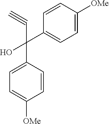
C1=CC(C(O)(C#C)C2=CC=C([OMe])C=C2)=CC=C1[OMe]
